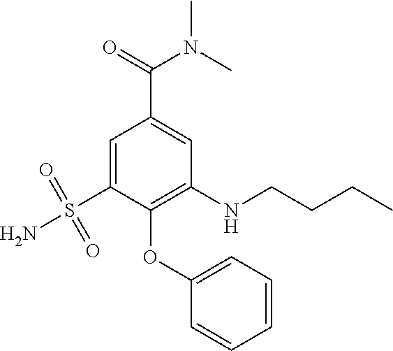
C1=C(S(N)(=O)=O)C(OC2=CC=CC=C2)=C(NCCCC)C=C1C(=O)N(C)C
